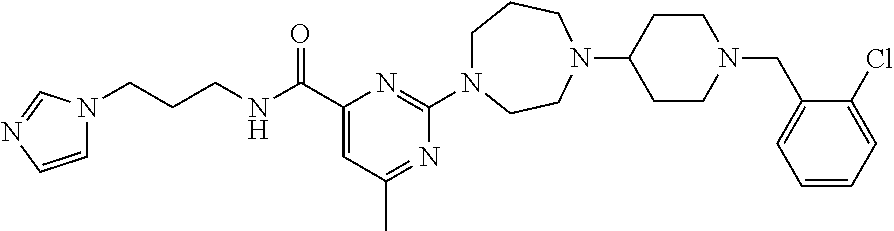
C1(C(NCCCN2C=CN=C2)=O)=CC(C)=NC(N2CCCN(C3CCN(CC4=CC=CC=C4Cl)CC3)CC2)=N1
